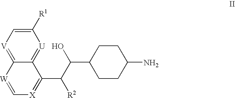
C12=[U]C([R1])=C[V]=C1[W]=C[X]=C2C(C(O)C1CCC(N)CC1)[R2]
